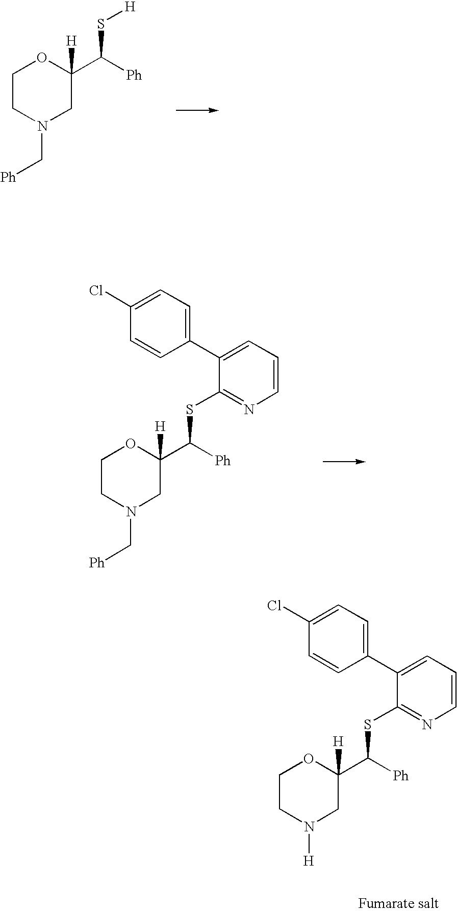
C1CN(C[Ph])CC(C([Ph])S[H])([H])O1.C1CN(C[Ph])CC(C([Ph])SC2=NC=CC=C2C2=CC=C(Cl)C=C2)([H])O1.C1CN([H])CC(C([Ph])SC2=NC=CC=C2C2=CC=C(Cl)C=C2)([H])O1
